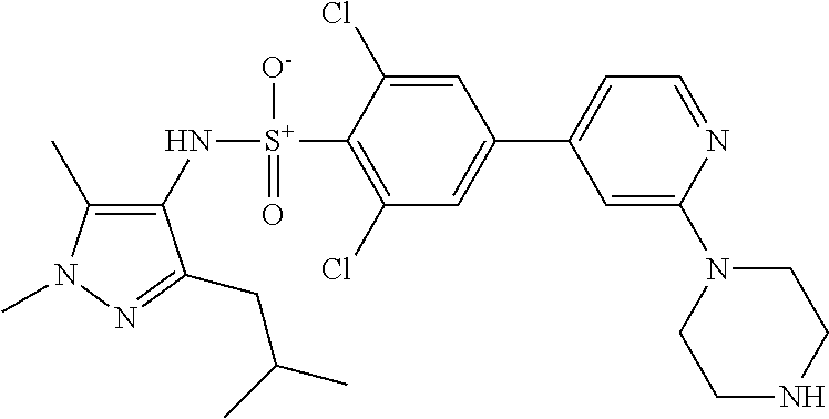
C1(C)=C(N[S+](C2=C(Cl)C=C(C3=CC=NC(N4CCNCC4)=C3)C=C2Cl)([O-])=O)C(CC(C)C)=NN1C
